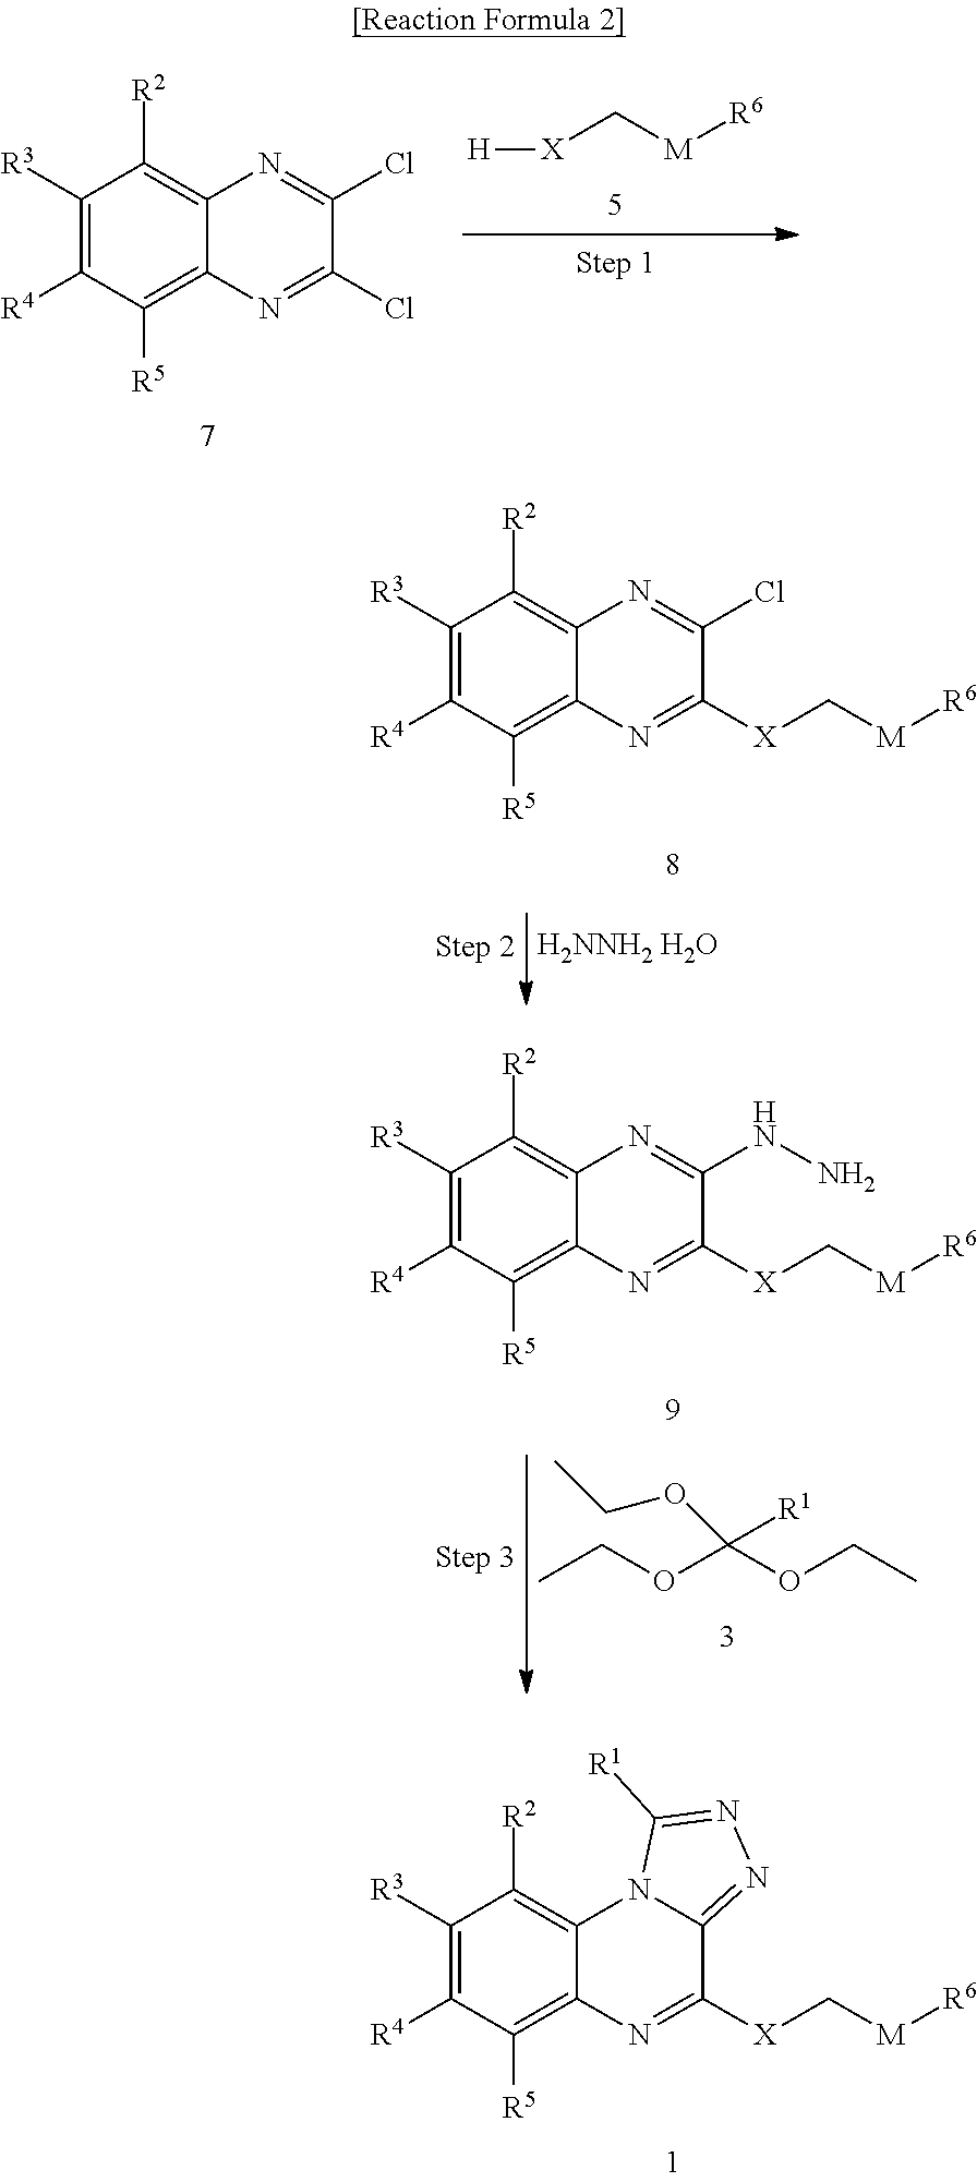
[H][X]C[M][R6].C1([R3])=C([R4])C([R5])=C2C(=C1[R2])N=C(Cl)C(Cl)=N2.[H2NNH2 H2O].C1([R3])=C([R4])C([R5])=C2C(=C1[R2])N=C(Cl)C([X]C[M][R6])=N2.CCOC(OCC)([R1])OCC.C1([R3])=C([R4])C([R5])=C2C(=C1[R2])N=C(NN)C([X]C[M][R6])=N2.C1([R3])=C([R4])C([R5])=C2C(=C1[R2])N1C(=NN=C1[R1])C([X]C[M][R6])=N2
